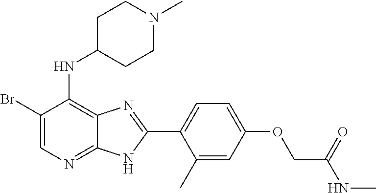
C1(Br)=CN=C2C(=C1NC1CCN(C)CC1)N=C(C1=CC=C(OCC(NC)=O)C=C1C)N2
